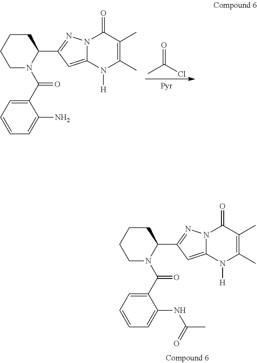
C1CCCN(C(C2=CC=CC=C2NC(C)=O)=O)C1C1=NN2C(=C1)N([H])C(C)=C(C)C2=O.C1CCCN(C(C2=CC=CC=C2N)=O)C1C1=NN2C(=C1)N([H])C(C)=C(C)C2=O.O=C(Cl)C
